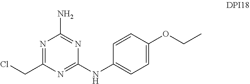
N1=C(CCl)N=C(NC2=CC=C(OCC)C=C2)N=C1N
